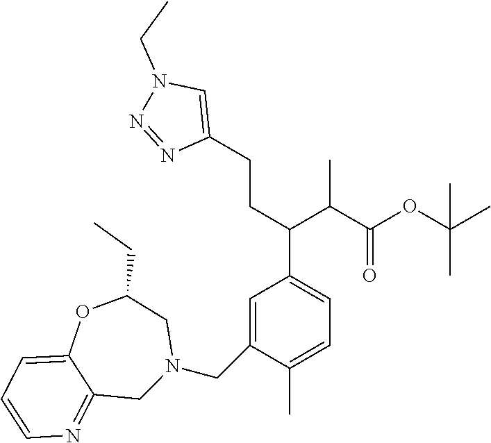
C(CC(C1=CC=C(C)C(CN2CC(CC)OC3=CC=CN=C3C2)=C1)C(C(OC(C)(C)C)=O)C)C1=CN(CC)N=N1
